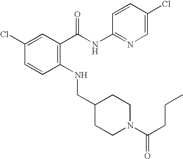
C1(Cl)=CC(C(NC2=NC=C(Cl)C=C2)=O)=C(NCC2CCN(C(CCC)=O)CC2)C=C1
